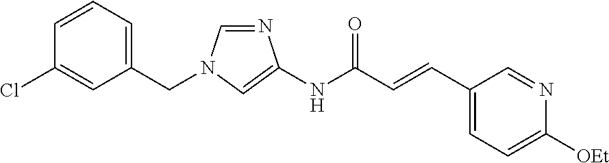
C1=CC=C(CN2C=NC(NC(C=CC3=CC=C([OEt])N=C3)=O)=C2)C=C1Cl
